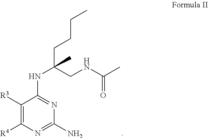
C1([R3])=C([R4])N=C(N)N=C1NC(CNC(=O)C)(CCCC)C
